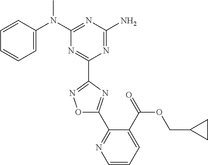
C1=CC(N(C2=NC(N)=NC(C3=NOC(C4=NC=CC=C4C(OCC4CC4)=O)=N3)=N2)C)=CC=C1
